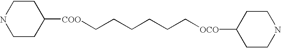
N1CCC([COO]CCCCCC[OCO]C2CCNCC2)CC1
